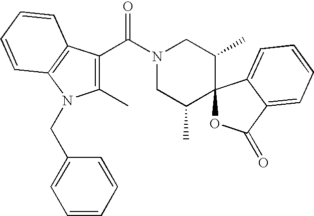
C1(C(=O)N2CC(C)C3(C(C)C2)OC(=O)C2=CC=CC=C32)=C(C)N(CC2=CC=CC=C2)C2=C1C=CC=C2
